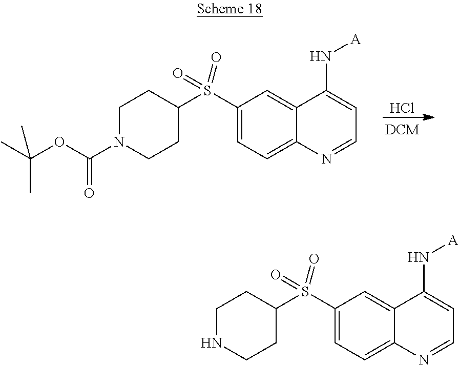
Cl.C1(S(C2CCN(C(OC(C)(C)C)=O)CC2)(=O)=O)=CC=C2C(=C1)C(N[A])=CC=N2.C1(S(C2CCNCC2)(=O)=O)=CC=C2C(=C1)C(N[A])=CC=N2
